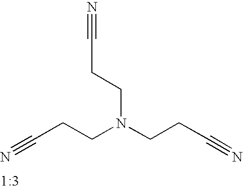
N#CCCN(CCC#N)CCC#N
